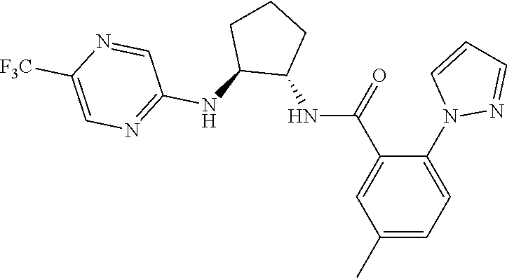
C1(N2N=CC=C2)=CC=C(C)C=C1C(=O)NC1CCCC1NC1=NC=C([F3C])N=C1
